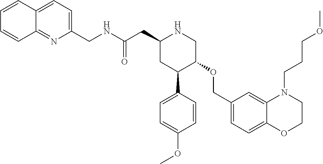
C1(CC(NCC2=CC=C3C(=N2)C=CC=C3)=O)CC(C2=CC=C(OC)C=C2)C(OCC2=CC=C3C(=C2)N(CCCOC)CCO3)CN1
